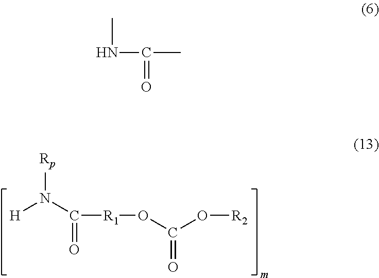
C(=O)(N([Rp])[H])[R1]OC(O[R2])=O.CNC(C)=O
